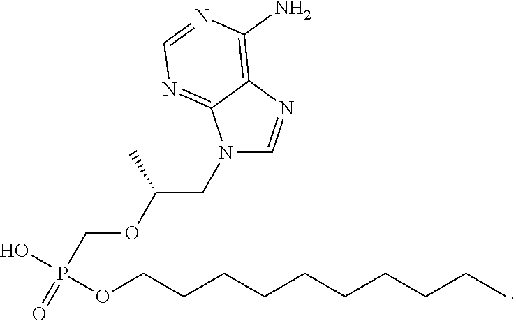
N1(CC(OCP(=O)(O)OCCCCCCCCCC)C)C=NC2=C(N)N=CN=C12
